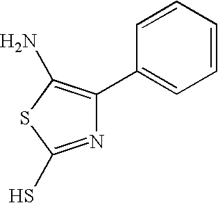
N1=C(S)SC(N)=C1C1=CC=CC=C1
